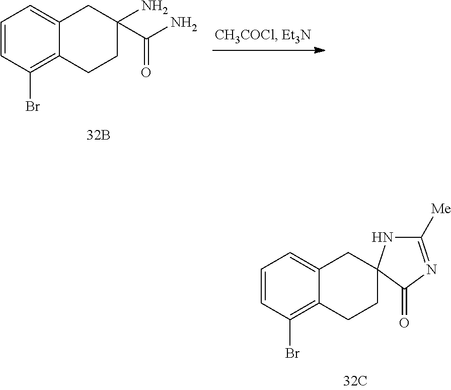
C1=CC(Br)=C2C(=C1)CC(N)(C(N)=O)CC2.C1=CC(Br)=C2C(=C1)CC1(CC2)NC([Me])=NC1=O
